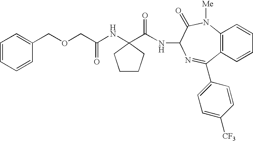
C(OCC1=CC=CC=C1)C(NC1(C(NC2C(=O)N([Me])C3=C(C=CC=C3)C(C3=CC=C([CF3])C=C3)=N2)=O)CCCC1)=O
